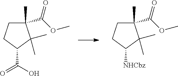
C1(C)(C(OC)=O)CCC(C(=O)O)C1(C)C.C1(C)(C(OC)=O)CCC([NHCbz])C1(C)C
